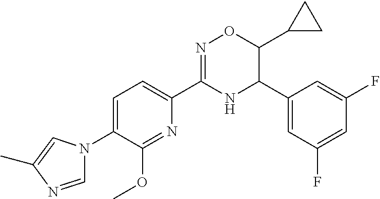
C1=C(N2C=NC(C)=C2)C(OC)=NC(C2=NOC(C3CC3)C(C3=CC(F)=CC(F)=C3)N2)=C1
